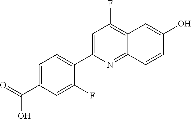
C1=C(C(=O)O)C=C(F)C(C2=CC(F)=C3C(=N2)C=CC(O)=C3)=C1
